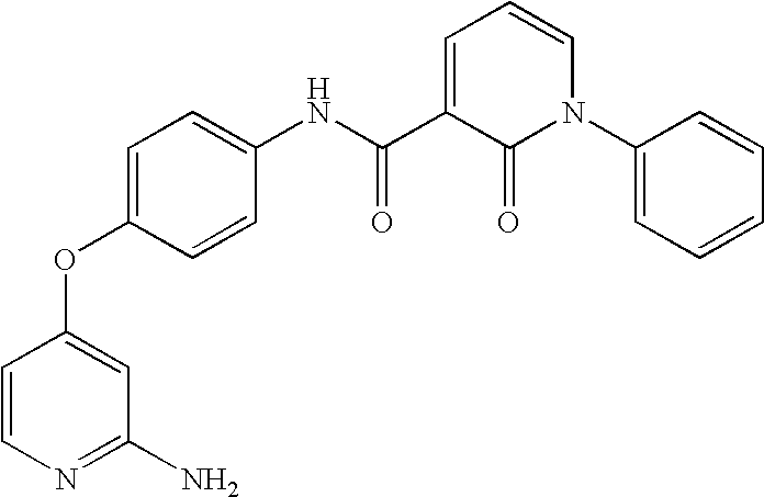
C1=CN=C(N)C=C1OC1=CC=C(NC(C2=CC=CN(C3=CC=CC=C3)C2=O)=O)C=C1
